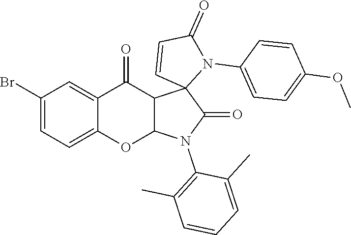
O(C1=CC=C(N2C3(C=CC2=O)C(=O)N(C2=C(C)C=CC=C2C)C2C3C(=O)C3=CC(Br)=CC=C3O2)C=C1)C
